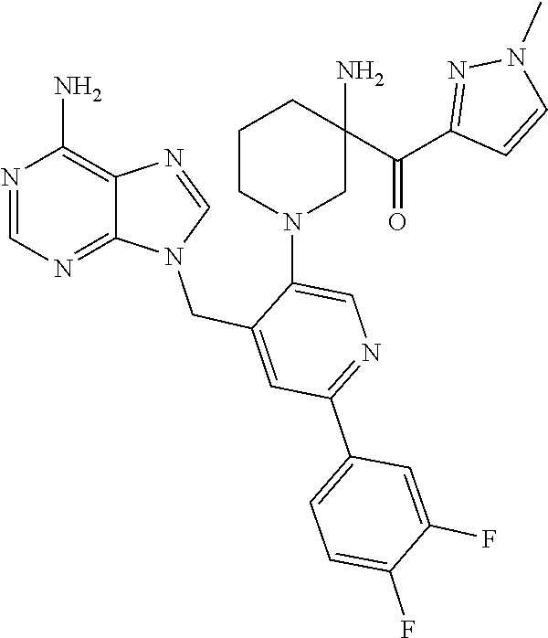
N1(CC2=CC(C3=CC=C(F)C(F)=C3)=NC=C2N2CC(N)(C(=O)C3=NN(C)C=C3)CCC2)C=NC2=C(N)N=CN=C12
